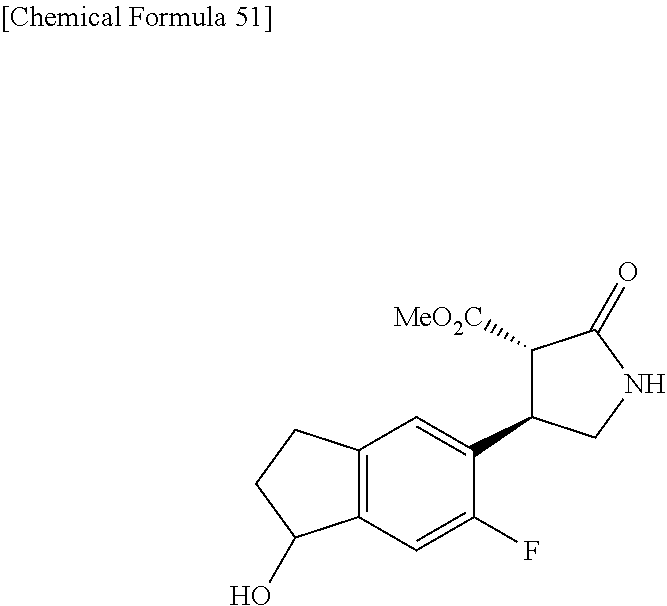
C12=C(C=C(F)C(C3C([MeO2C])C(=O)NC3)=C1)C(O)CC2
